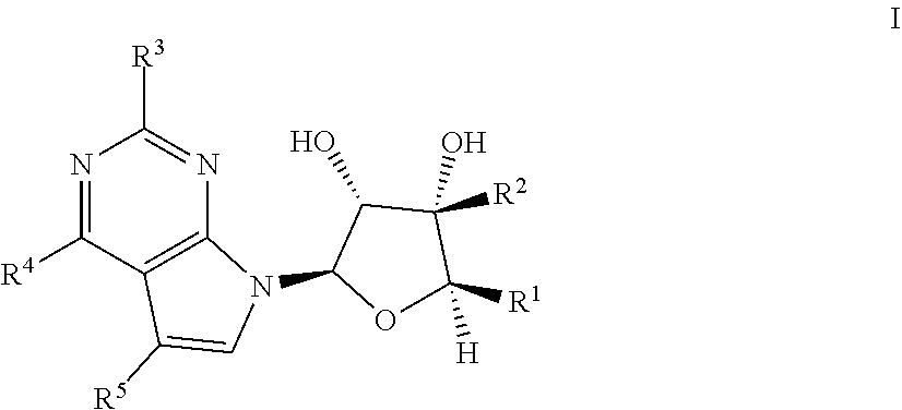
N1=C([R4])C2=C(N=C1[R3])N(C1OC([R1])([H])C(O)([R2])C1O)C=C2[R5]
